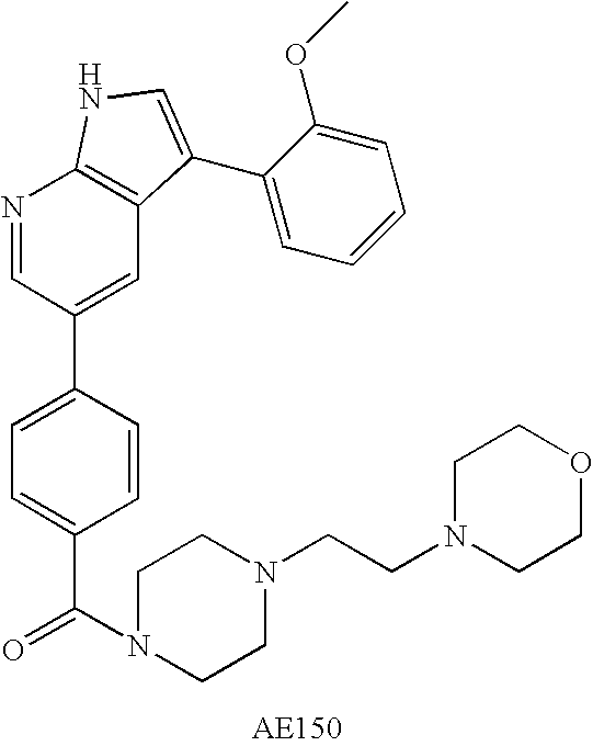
C1=CC(C2=CC3=C(N=C2)NC=C3C2=CC=CC=C2OC)=CC=C1C(N1CCN(CCN2CCOCC2)CC1)=O
